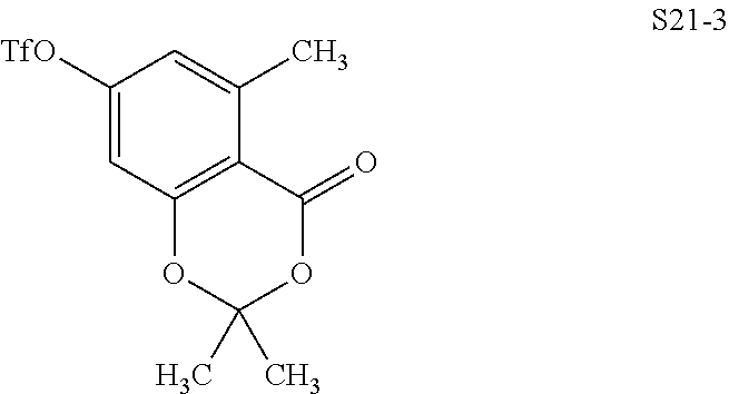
C1([TfO])=CC2=C(C(C)=C1)C(=O)OC(C)(C)O2
